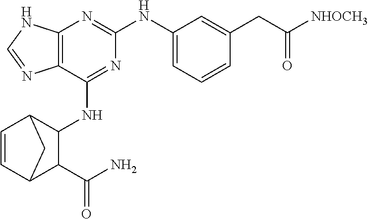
C12=C(C(NC3C4C=CC(C3C(N)=O)C4)=NC(NC3=CC=CC(CC([NHOCH3])=O)=C3)=N1)N=CN2
